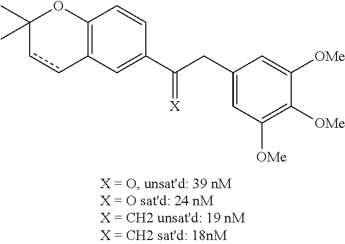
C12=C(C=C(C(CC3=CC([OMe])=C([OMe])C([OMe])=C3)=[X])C=C1)ccC(C)(C)O2
